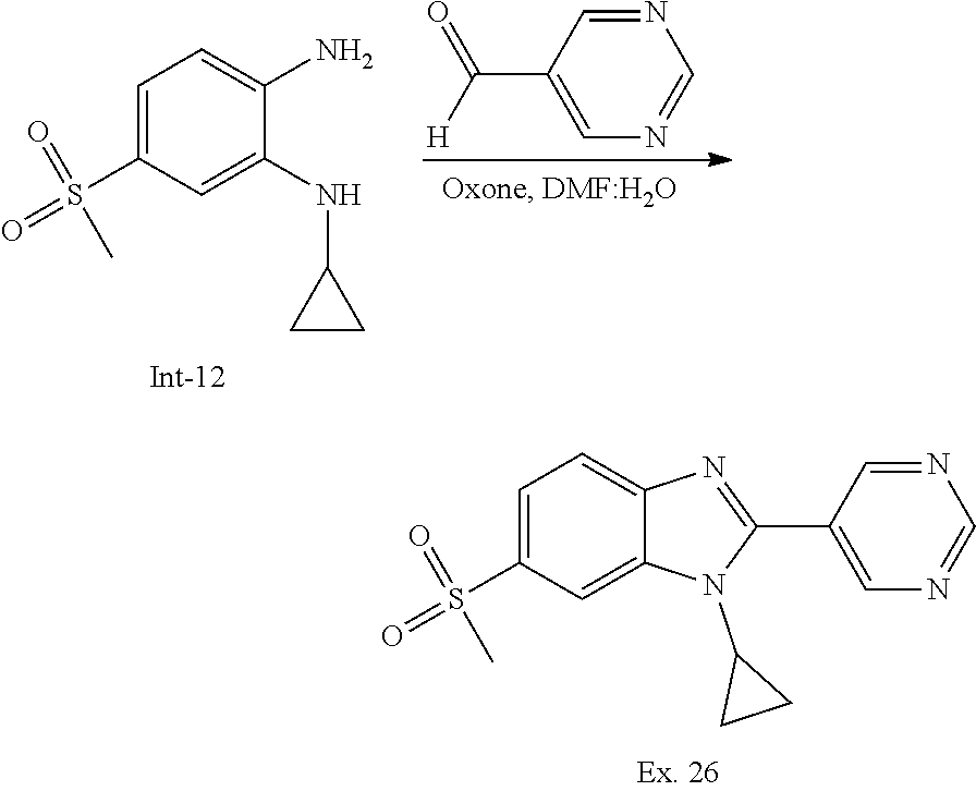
N1=CC(C(=O)[H])=CN=C1.C1=C(S(=O)(=O)C)C=C(NC2CC2)C(N)=C1.C1=C(S(=O)(=O)C)C=C2C(=C1)N=C(C1=CN=CN=C1)N2C1CC1
